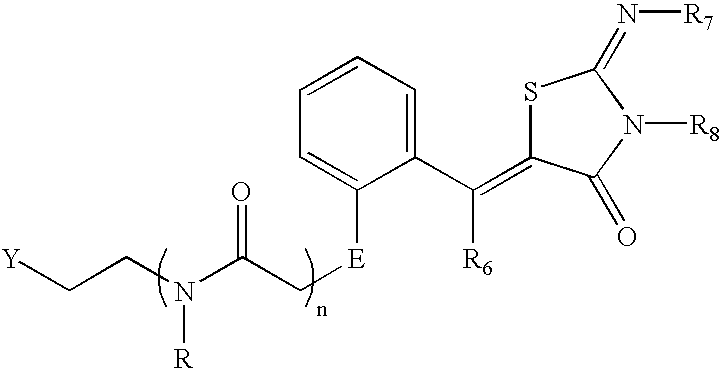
[Y]CCN(C(C[E]C1=CC=CC=C1C([R6])=C1SC(=N[R7])N([R8])C1=O)=O)[R]
